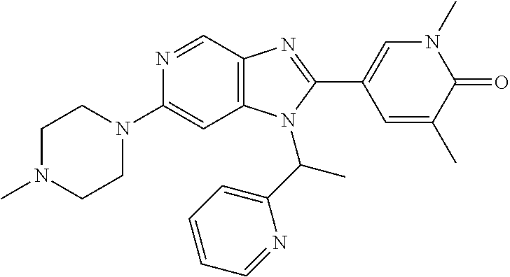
N1=CC2=C(C=C1N1CCN(C)CC1)N(C(C1=CC=CC=N1)C)C(C1=CN(C)C(=O)C(C)=C1)=N2
